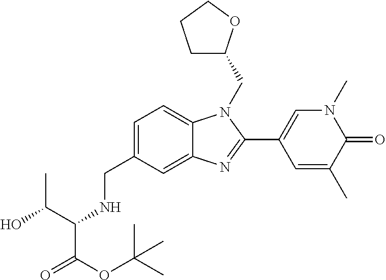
C1=C(CNC(C(O)C)C(OC(C)(C)C)=O)C=C2C(=C1)N(CC1CCCO1)C(C1=CN(C)C(=O)C(C)=C1)=N2
